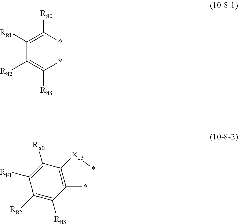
*C(=C(C(=C(*)[R80])[R81])[R82])[R83].C1([R80])=C([R81])C([R82])=C([R83])C(*)=C1[X13]*
